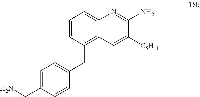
C1=CC=C2C(=C1CC1=CC=C(CN)C=C1)C=C([C5H11])C(N)=N2
